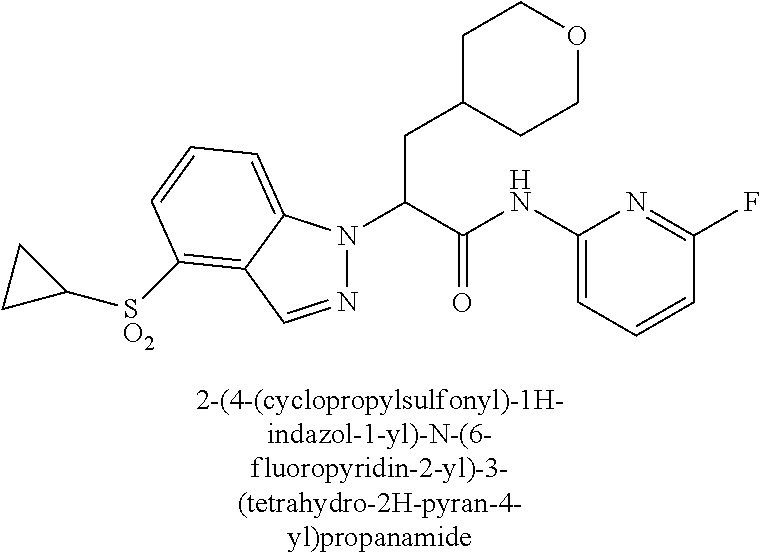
C1C(CC(N2N=CC3=C([SO2]C4CC4)C=CC=C23)C(NC2=CC=CC(F)=N2)=O)CCOC1
